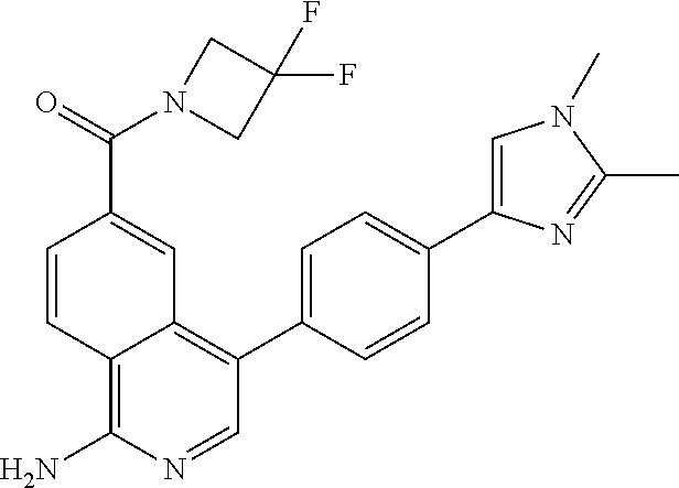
C1=CC2=C(N)N=CC(C3=CC=C(C4=CN(C)C(C)=N4)C=C3)=C2C=C1C(=O)N1CC(F)(F)C1
